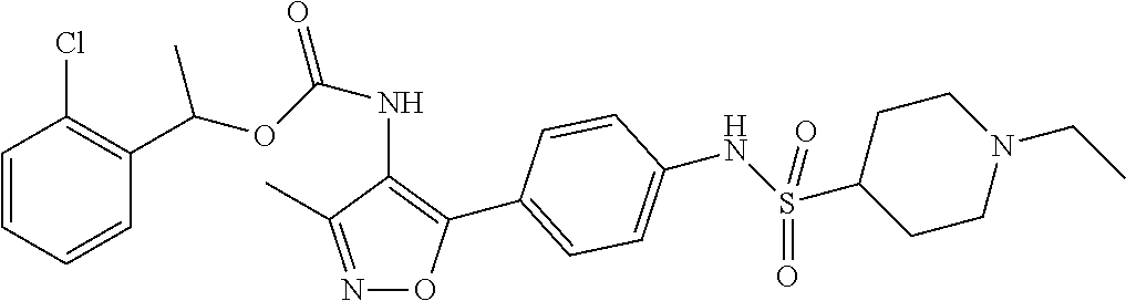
C1=CC=CC(C(OC(NC2=C(C3=CC=C(NS(C4CCN(CC)CC4)(=O)=O)C=C3)ON=C2C)=O)C)=C1Cl
